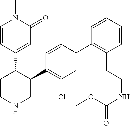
C1=CC(C2CCNCC2C2=C(Cl)C=C(C3=C(CCNC(OC)=O)C=CC=C3)C=C2)=CC(=O)N1C
